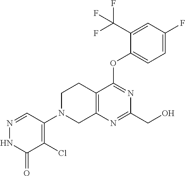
C1(CO)=NC2=C(C(OC3=CC=C(F)C=C3C(F)(F)F)=N1)CCN(C1=C(Cl)C(=O)NN=C1)C2
